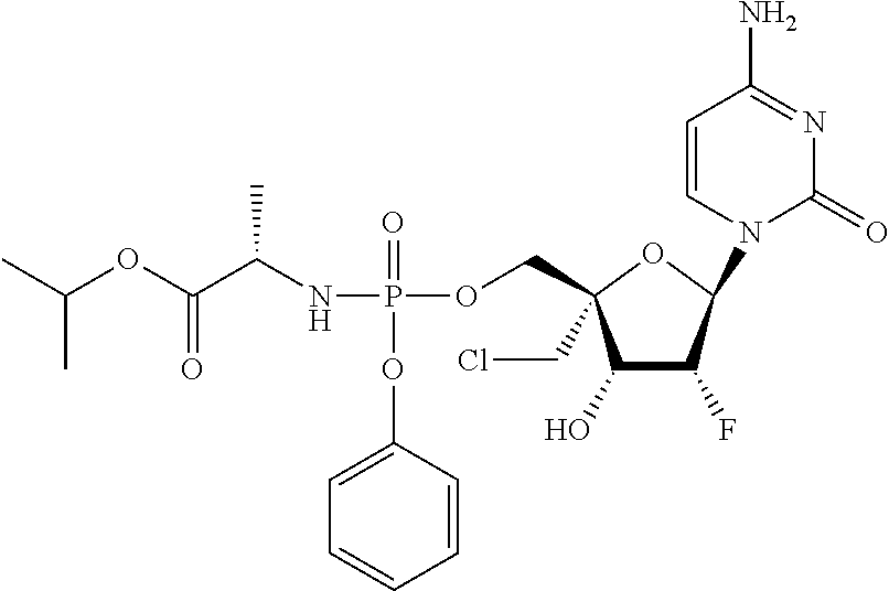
P(=O)(OC1=CC=CC=C1)(NC(C)C(OC(C)C)=O)OCC1(CCl)C(O)C(F)C(N2C=CC(N)=NC2=O)O1
